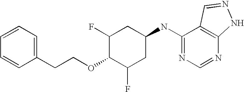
C1=CC=C(CCOC2C(F)CC(NC3=NC=NC4=C3C=NN4)CC2F)C=C1
